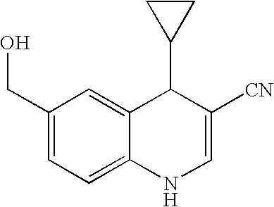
C1(CO)=CC=C2C(=C1)C(C1CC1)C([CN])=CN2
